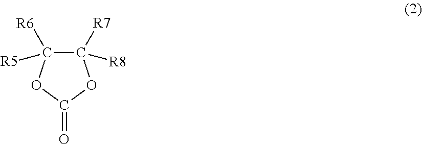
C1([R7])([R8])OC(=O)OC1([R5])[R6]
